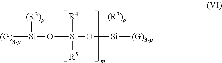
[(G)][Si]([(R3)p])O[Si]([R4])([R5])O[Si]([(R3)p])[(G)3-p]
